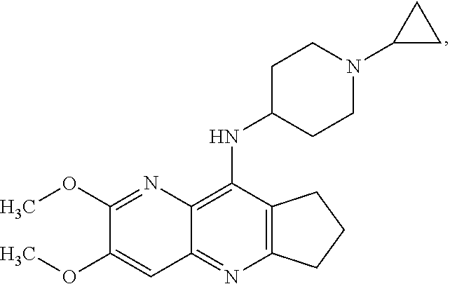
C12=C(N=C3C(=C1NC1CCN(C4CC4)CC1)N=C(OC)C(OC)=C3)CCC2
